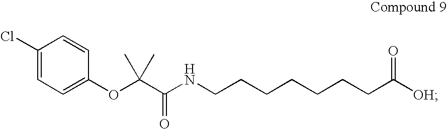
C1(Cl)=CC=C(OC(C(NCCCCCCCC(=O)[OH])=O)(C)C)C=C1
